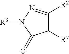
[R3]N1C(=O)C([R7])C([R2])=N1
